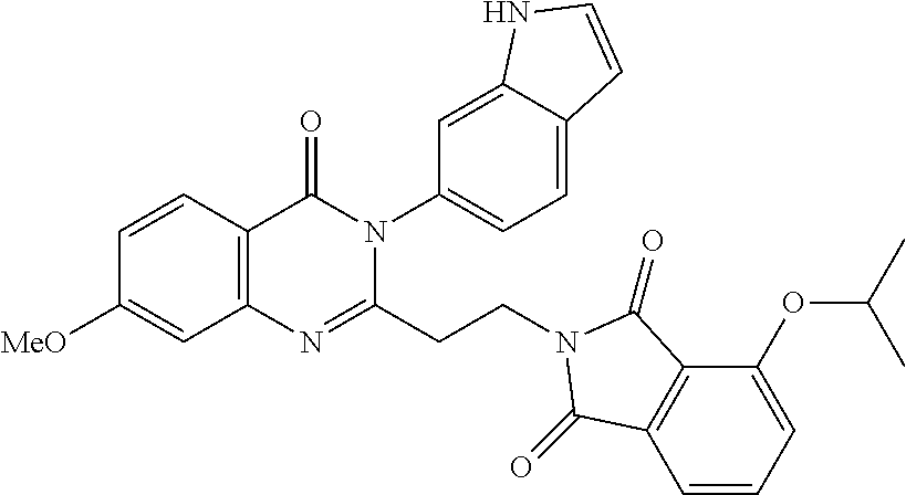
C1=CC2=C(C=C1[MeO])N=C(CCN1C(=O)C3=C(C=CC=C3OC(C)C)C1=O)N(C1=CC=C3C(=C1)NC=C3)C2=O
